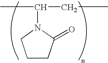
C1CC(=O)N(C(C)CC)C1
